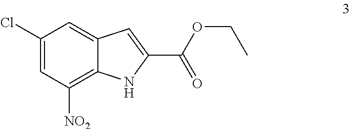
C1(Cl)=CC([NO2])=C2C(=C1)C=C(C(OCC)=O)N2
